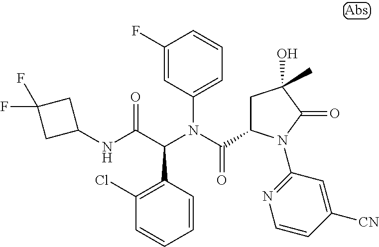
C1(N(C(C2CC(O)(C)C(=O)N2C2=NC=CC([CN])=C2)=O)C(C(NC2CC(F)(F)C2)=O)C2=C(Cl)C=CC=C2)=CC=CC(F)=C1
